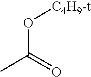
C(O[C4H9-t])(=O)C
